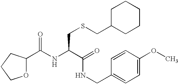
N(C(C(NCC1=CC=C(OC)C=C1)=O)CSCC1CCCCC1)C(C1OCCC1)=O
